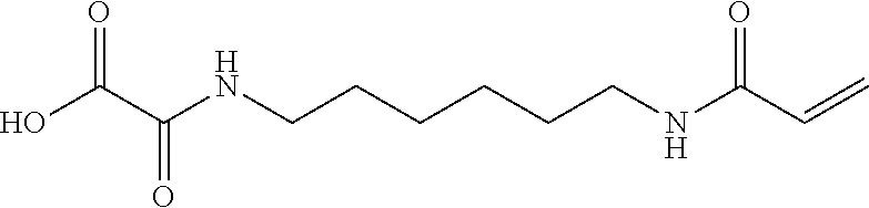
OC(C(NCCCCCCNC(C=C)=O)=O)=O
